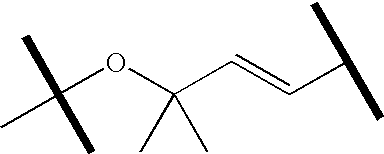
C(OC(C=CC(C)C)(C)C)(C)(C)C
